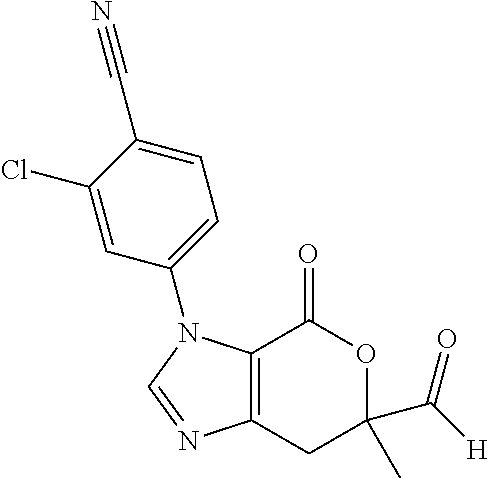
C12=C(CC(C([H])=O)(C)OC1=O)N=CN2C1=CC=C(C#N)C(Cl)=C1
